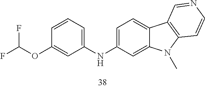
C1=C(NC2=CC=CC(OC(F)F)=C2)C=C2C(=C1)C1=C(N2C)C=CN=C1
